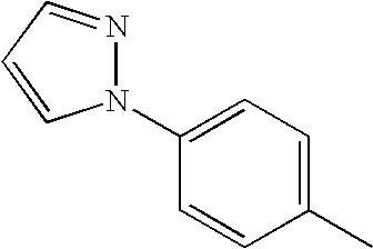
N1(C2=CC=C(C)C=C2)N=CC=C1
